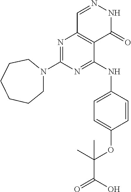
N1=C(N2CCCCCC2)N=C(NC2=CC=C(OC(C(O)=O)(C)C)C=C2)C2=C1C=NNC2=O
